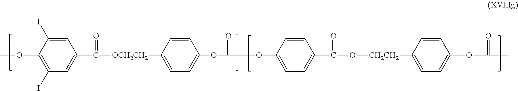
C1=C(I)C(OC)=C(I)C=C1C([OCH2CH2]C1=CC=C(OC(=O)OC2=CC=C(C(O[CH2CH2]C3=CC=C(OC(=O)C)C=C3)=O)C=C2)C=C1)=O
